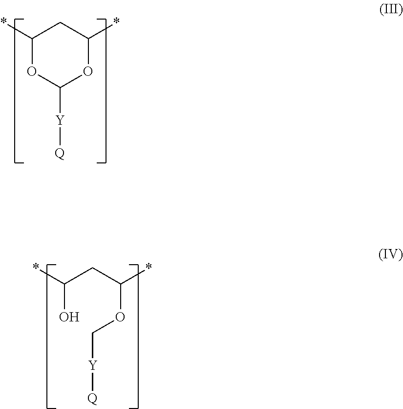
C1(*)OC([Y][Q])OC(*)C1.C(O)(CC(OC[Y][Q])*)*
